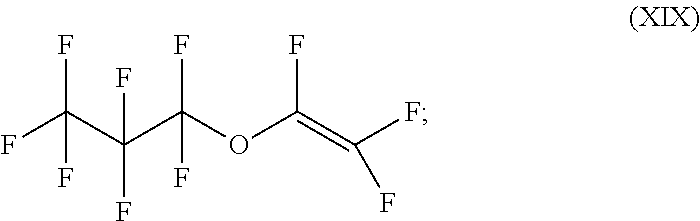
C(C(C(OC(=C(F)F)F)(F)F)(F)F)(F)(F)F
